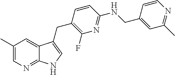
C1(C)=CN=C2C(=C1)C(CC1=C(F)N=C(NCC3=CC(C)=NC=C3)C=C1)=CN2
